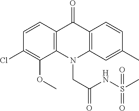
C12=C(N(CC(=O)NS(C)(=O)=O)C3=C(C1=O)C=CC(C)=C3)C(OC)=C(Cl)C=C2
